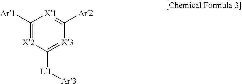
C1([Ar1])=[X2]C([L1][Ar3])=[X3]C([Ar2])=[X1]1
